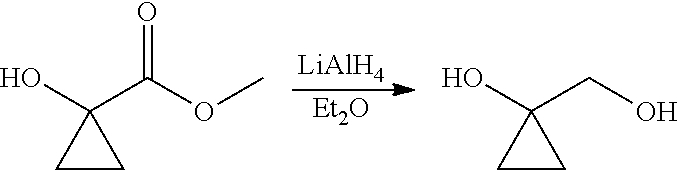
[LiAlH4].[Et2O].C1(C(OC)=O)(O)CC1.C1(CO)(O)CC1
